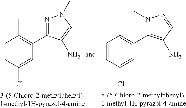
C1=CC(Cl)=CC(C2=NN(C)C=C2N)=C1C.C1=CC(Cl)=CC(C2=C(N)C=NN2C)=C1C
